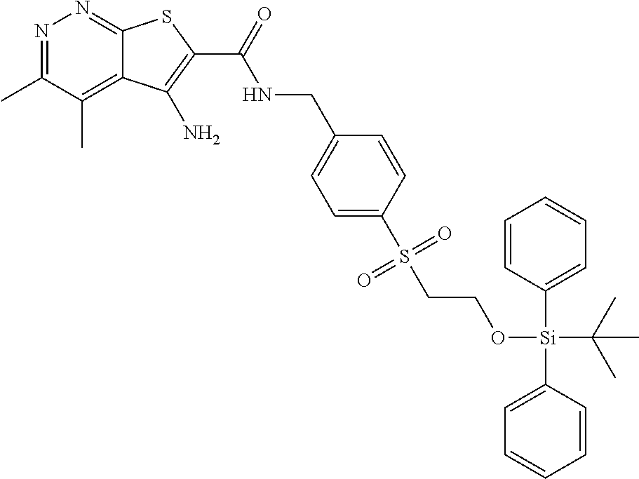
N1=C(C)C(C)=C2C(=N1)SC(C(=O)NCC1=CC=C(S(CCO[Si](C(C)(C)C)(C3=CC=CC=C3)C3=CC=CC=C3)(=O)=O)C=C1)=C2N
